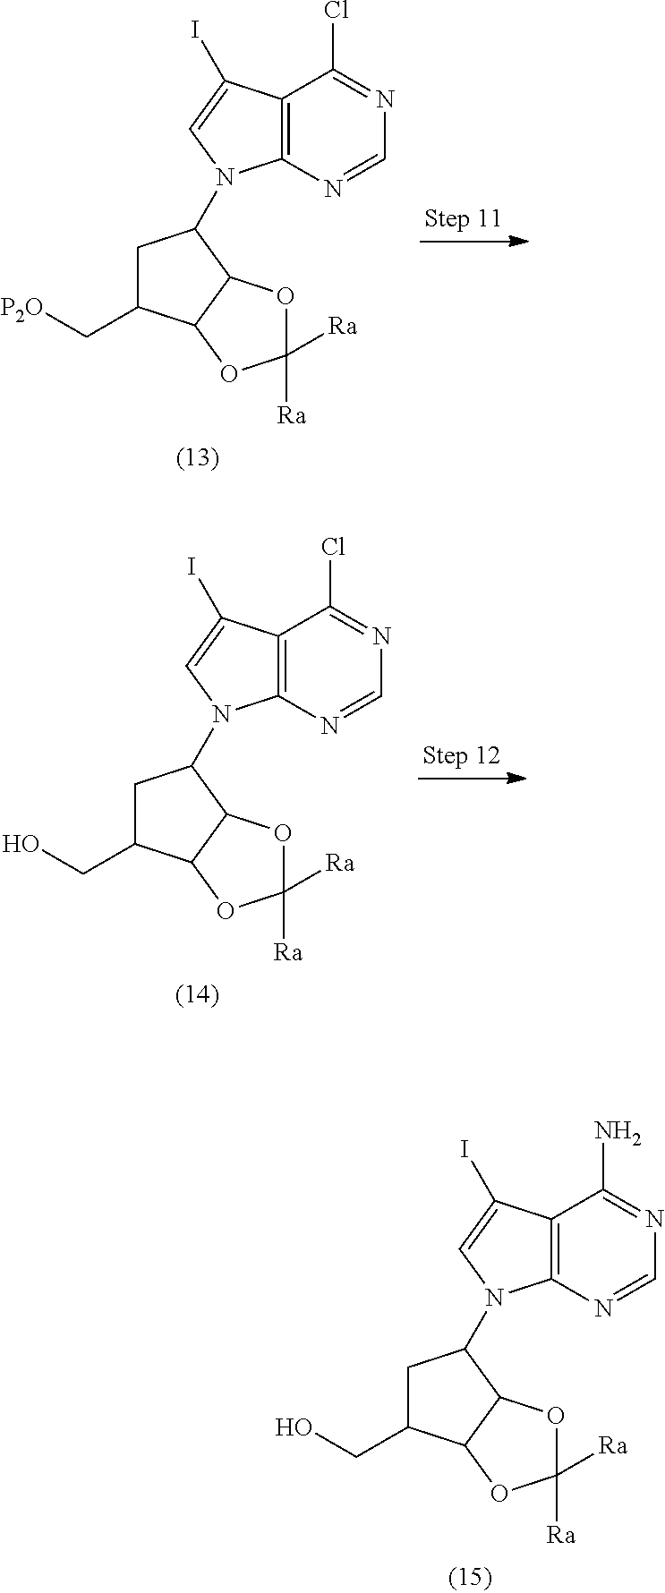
C1C(C[P2O])C2C(C1N1C3=C(C(I)=C1)C(Cl)=NC=N3)OC([Ra])([Ra])O2.C1C(CO)C2C(C1N1C3=C(C(I)=C1)C(Cl)=NC=N3)OC([Ra])([Ra])O2.C1C(CO)C2C(C1N1C3=C(C(I)=C1)C(N)=NC=N3)OC([Ra])([Ra])O2
